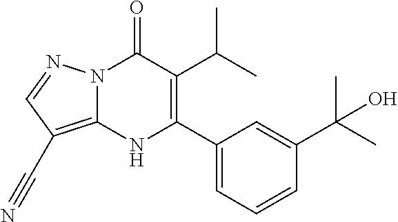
N12C(=C(C#N)C=N1)NC(C1=CC=CC(C(C)(C)O)=C1)=C(C(C)C)C2=O
